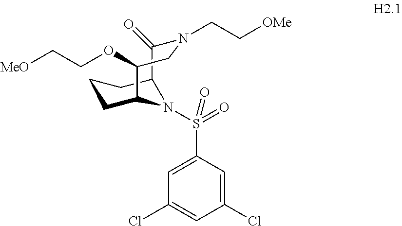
C12C(=O)N(CC[OMe])CC(OCC[MeO])C(CCC1)N2S(C1=CC(Cl)=CC(Cl)=C1)(=O)=O
